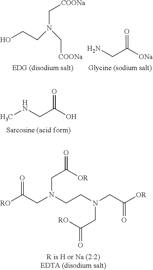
OCCN(C[COONa])C[COONa].O=C([ONa])CN.O=C(O)CNC.O=C(CN(CCN(CC([OR])=O)CC([RO])=O)CC(=O)[OR])[RO]
